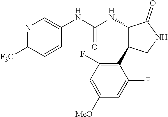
N1=C([F3C])C=CC(NC(NC2C(C3=C(F)C=C([MeO])C=C3F)CNC2=O)=O)=C1
